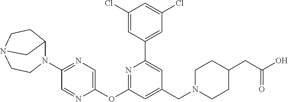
C1(Cl)=CC(C2=CC(CN3CCC(CC(O)=O)CC3)=CC(OC3=CN=C(N4C5CCN(CC4)C5)C=N3)=N2)=CC(Cl)=C1
